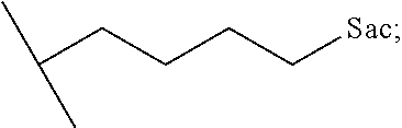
C(CCCC[Sac])(C)C
